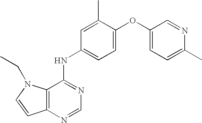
C12=C(N=CN=C1NC1=CC=C(OC3=CC=C(C)N=C3)C(C)=C1)C=CN2CC
